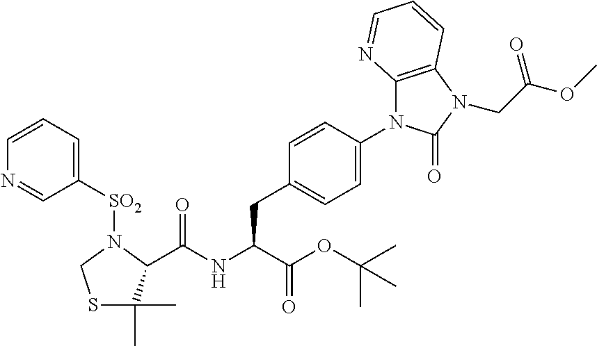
C1=C(N2C3=C(N(CC(OC)=O)C2=O)C=CC=N3)C=CC(CC(NC(=O)C2N([SO2]C3=CC=CN=C3)CSC2(C)C)C(OC(C)(C)C)=O)=C1
